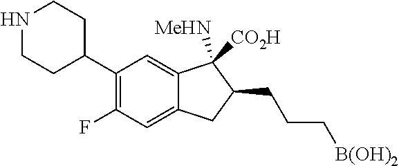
C1(C2CCNCC2)=C(F)C=C2C(=C1)C([MeHN])([CO2H])C(CCC[B(OH)2])C2
